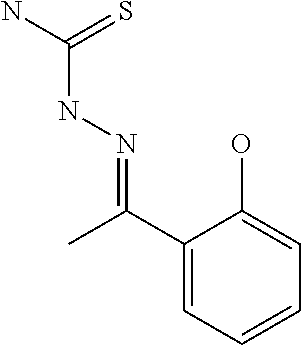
C1(C(=NNC(=S)N)C)=CC=CC=C1O
